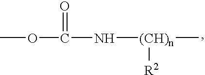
[(CH)n](C)([R2])NC(OC)=O
